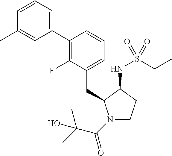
C(C1=CC=CC(C2=CC=CC(C)=C2)=C1F)C1N(C(C(C)(O)C)=O)CCC1NS(CC)(=O)=O
